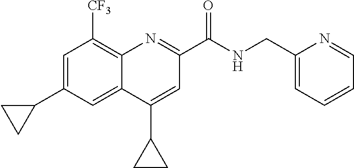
C1=C(C2CC2)C=C2C(=C1[CF3])N=C(C(=O)NCC1=CC=CC=N1)C=C2C1CC1
